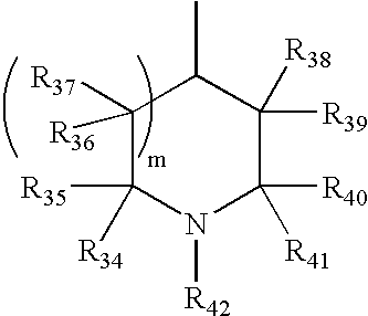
C1([R36])([R37])C([R35])([R34])N([R42])C([R40])([R41])C([R39])([R38])C1C
